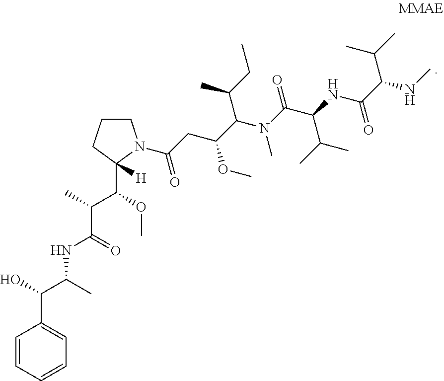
C1=CC=CC=C1C(O)C(C)NC(C(C)C(OC)C1([H])CCCN1C(CC(C(N(C(C(NC(C(NC)C(C)C)=O)C(C)C)=O)C)C(CC)C)OC)=O)=O
